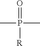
CP([R])(C)=O
